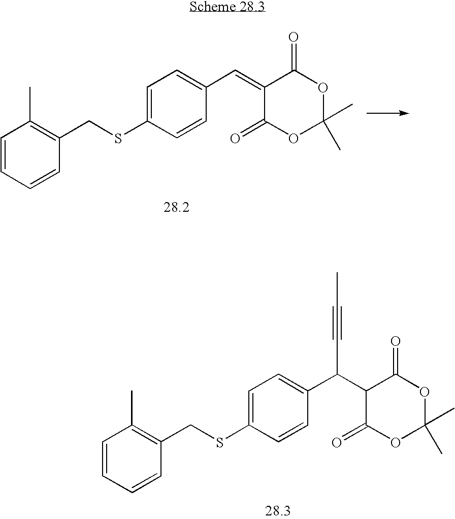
C1=CC=CC(CSC2=CC=C(C(C3C(=O)OC(C)(C)OC3=O)C#CC)C=C2)=C1C.C1=CC=CC(CSC2=CC=C(C=C3C(=O)OC(C)(C)OC3=O)C=C2)=C1C
